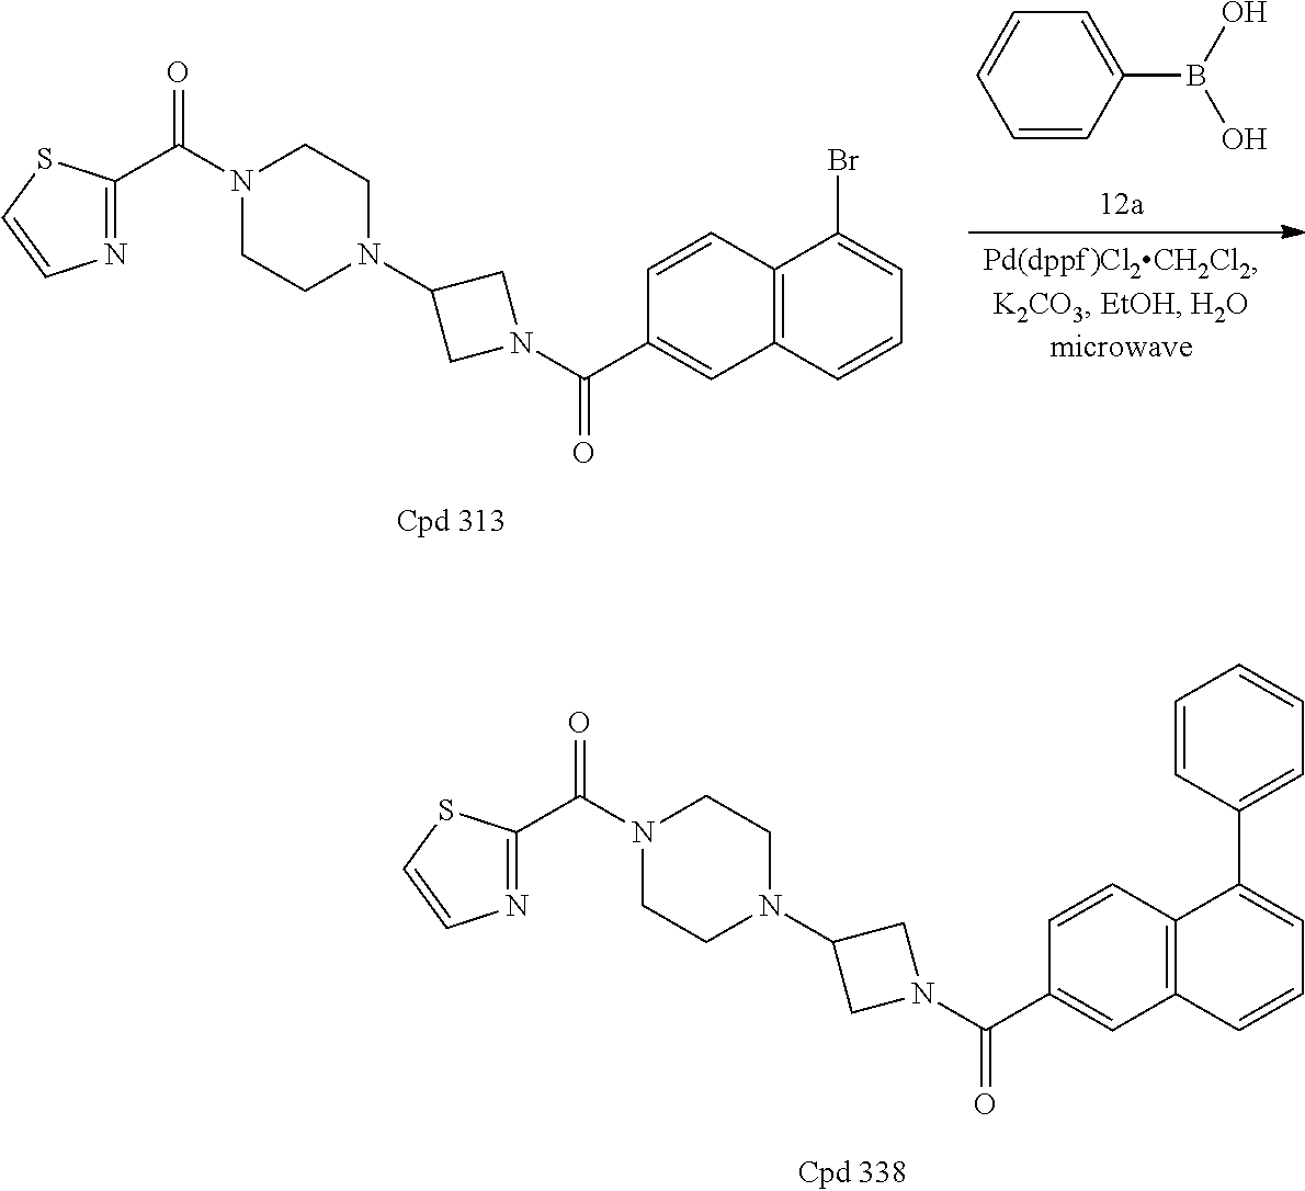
C1(B(O)O)=CC=CC=C1.N1(C(=O)C2=NC=CS2)CCN(C2CN(C(=O)C3=CC4=C(C=C3)C(Br)=CC=C4)C2)CC1.N1(C(=O)C2=NC=CS2)CCN(C2CN(C(=O)C3=CC4=C(C=C3)C(C3=CC=CC=C3)=CC=C4)C2)CC1
